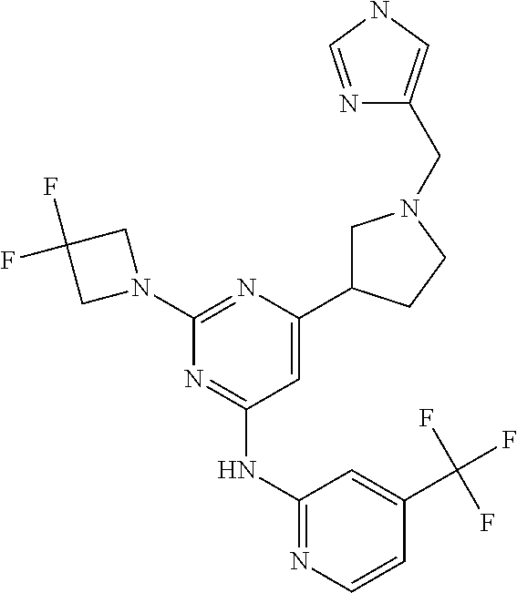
C1=C(C2CN(CC3=CNC=N3)CC2)N=C(N2CC(F)(F)C2)N=C1NC1=NC=CC(C(F)(F)F)=C1
